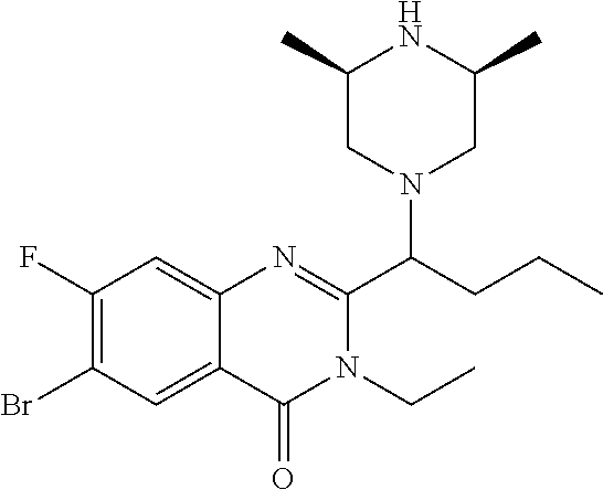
C1(C)CN(C(CCC)C2=NC3=CC(F)=C(Br)C=C3C(=O)N2CC)CC(C)N1
